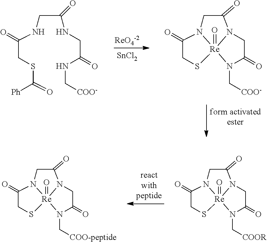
[ReO4-2].[SnCl2].C(CSC(=O)[Ph])(=O)NCC(NCC(NC[COO-])=O)=O.C1(=O)CS[Re]23(=O)N1CC(=O)N2CC(=O)N3C[COO-].C1(=O)CS[Re]23(=O)N1CC(=O)N2CC(=O)N3C[COOR].C1(=O)CS[Re]23(=O)N1CC(=O)N2CC(=O)N3C[COO-peptide]
